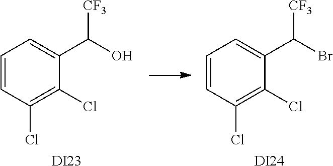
C1=CC(Cl)=C(Cl)C(C(O)[CF3])=C1.[DI23].C1=CC(Cl)=C(Cl)C(C(Br)[CF3])=C1.[DI24]
